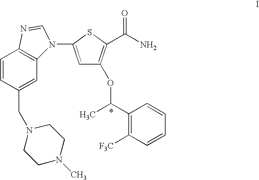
C12=C(C=C(CN3CCN(C)CC3)C=C1)N(C1=CC(OC(C)C3=C([F3C])C=CC=C3)=C(C(N)=O)S1)C=N2
